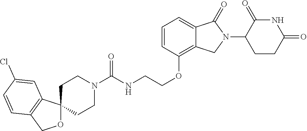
C(OC1=C2C(=CC=C1)C(=O)N(C1C(=O)NC(=O)CC1)C2)CNC(N1CCC2(CC1)OCC1=C2C=C(Cl)C=C1)=O
